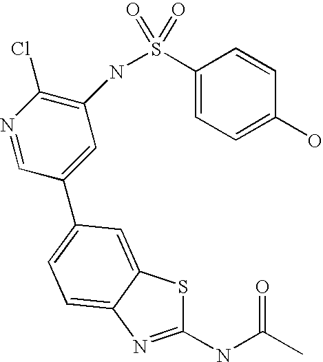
C1(NC(C)=O)=NC2=CC=C(C3=CC(NS(C4=CC=C(O)C=C4)(=O)=O)=C(Cl)N=C3)C=C2S1
